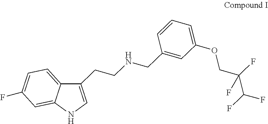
C1(CCNCC2=CC(OCC(C(F)F)(F)F)=CC=C2)=CNC2=CC(F)=CC=C12
